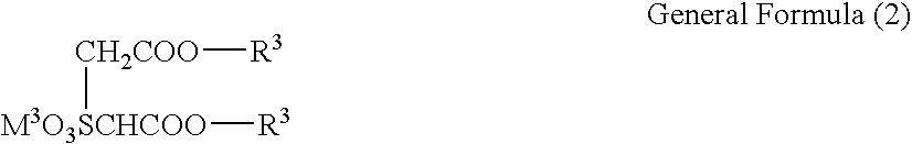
[M3O3SCHCOO]([R3])[CH2COO][R3]
